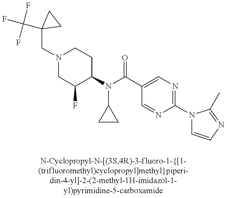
C(N1CC(F)C(N(C(C2=CN=C(N3C=CN=C3C)N=C2)=O)C2CC2)CC1)C1(C(F)(F)F)CC1
